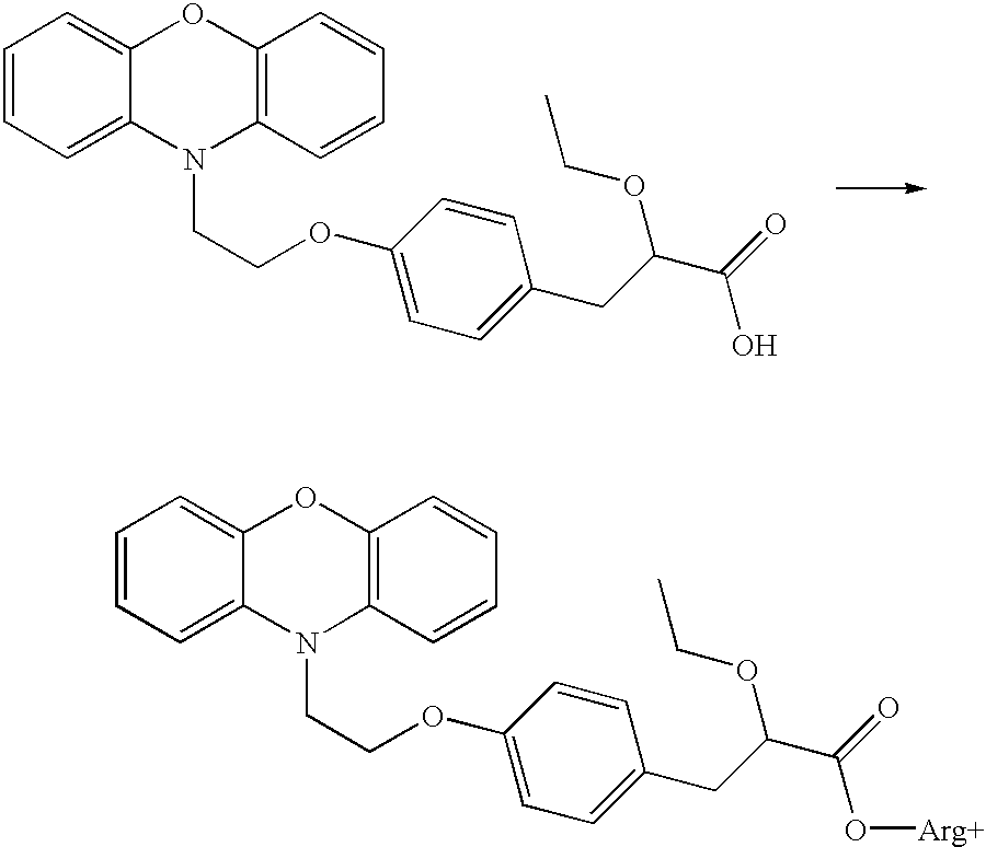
C1=CC=C2C(=C1)OC1=C(N2CCOC2=CC=C(CC(C(=O)O[Arg+])OCC)C=C2)C=CC=C1.C1=CC=C2C(=C1)OC1=C(N2CCOC2=CC=C(CC(C(=O)O)OCC)C=C2)C=CC=C1
